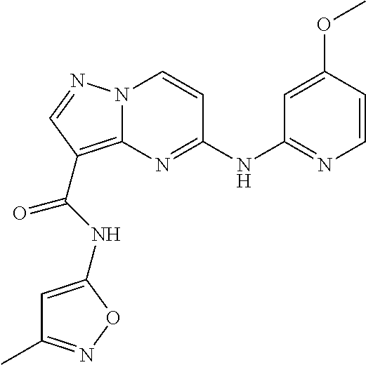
N(C1=NC2=C(C(=O)NC3=CC(C)=NO3)C=NN2C=C1)C1=NC=CC(OC)=C1
